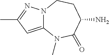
N12C(=CC(C)=N1)N(C)C(=O)C(N)CC2
